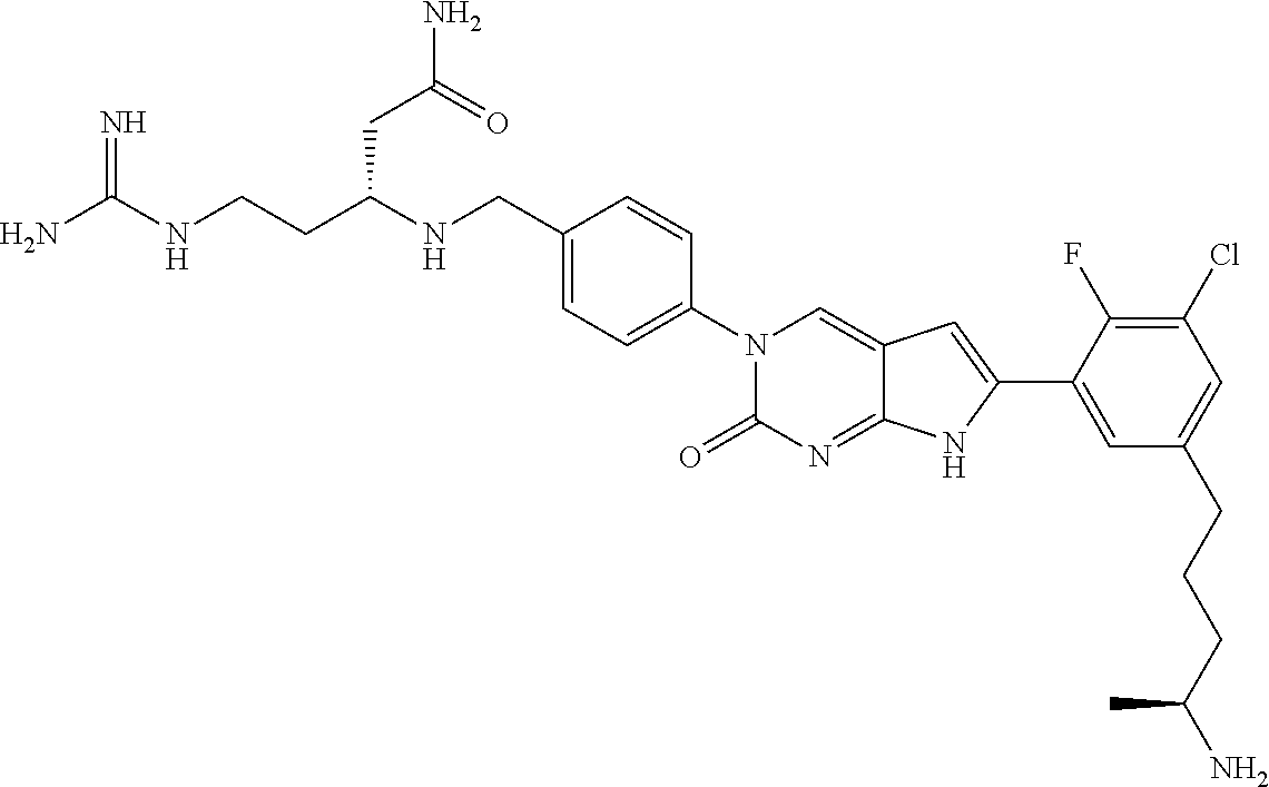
C(CC(NCC1=CC=C(N2C(=O)N=C3C(=C2)C=C(C2=CC(CCCC(N)C)=CC(Cl)=C2F)N3)C=C1)CC(N)=O)NC(N)=N
